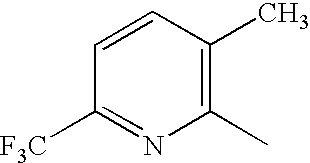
C1=CC(C)=C(C)N=C1[F3C]
